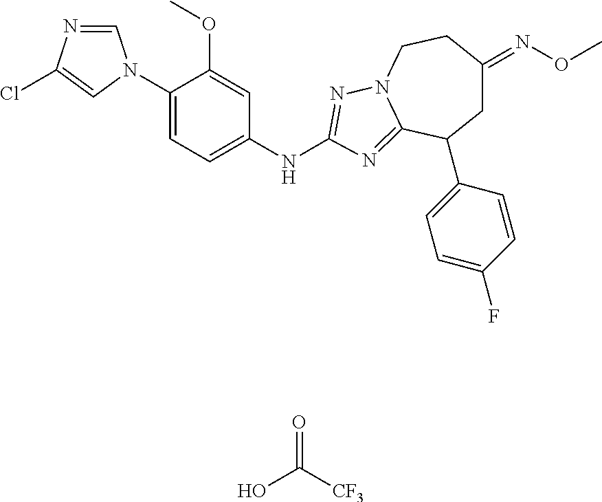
C1=NC(Cl)=CN1C1=CC=C(NC2=NN3CCC(=NOC)CC(C4=CC=C(F)C=C4)C3=N2)C=C1OC.OC([CF3])=O
